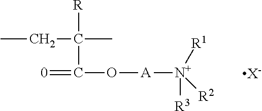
CCC(C(=[0])O[A][N+]([R3])([R1])[R2])([R])C.[X-]
